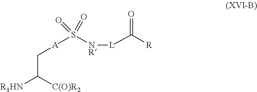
C(C([C(O)R2])[R1HN])[A]S([NR][L]C([R])=O)(=O)=O
